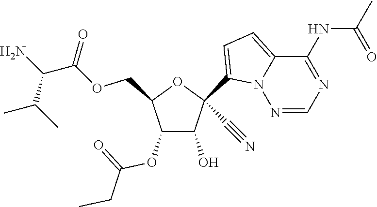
C1(O)C(OC(=O)CC)C(COC(C(N)C(C)C)=O)OC1(C1=CC=C2N1N=CN=C2NC(=O)C)C#N
